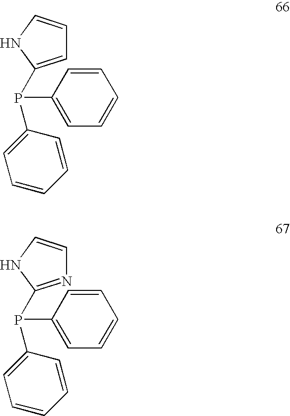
P(C1=CC=CC=C1)(C1=CC=CC=C1)C1=CC=CN1.P(C1=CC=CC=C1)(C1=CC=CC=C1)C1=NC=CN1
